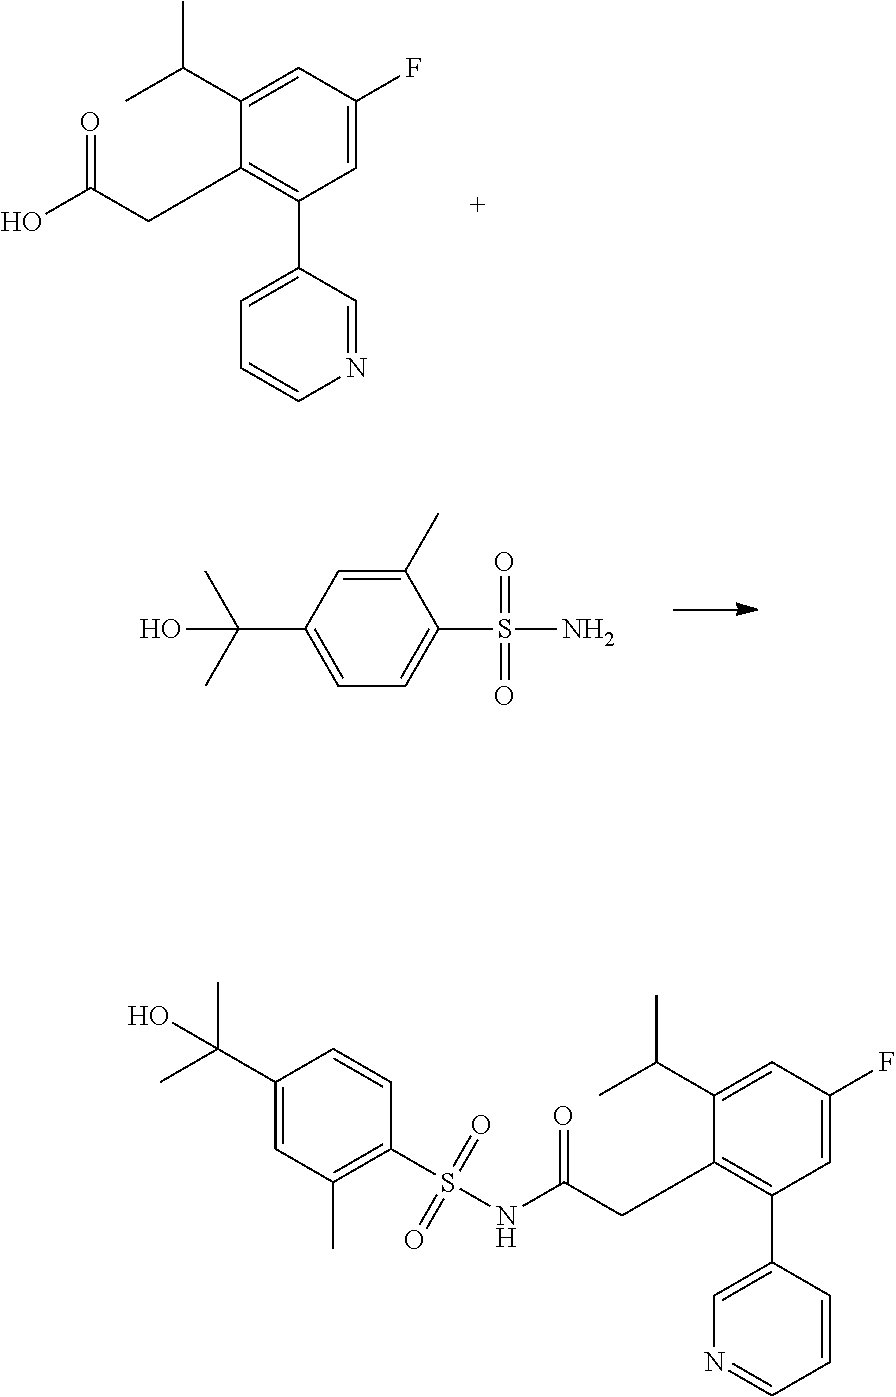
C1(CC(O)=O)=C(C2=CC=CN=C2)C=C(F)C=C1C(C)C.C1=C(C)C(S(=O)(=O)N)=CC=C1C(C)(O)C.O=S(C1=C(C)C=C(C(C)(O)C)C=C1)(=O)NC(CC1=C(C2=CN=CC=C2)C=C(F)C=C1C(C)C)=O
